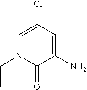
C1=C(Cl)C=C(N)C(=O)N1CC
